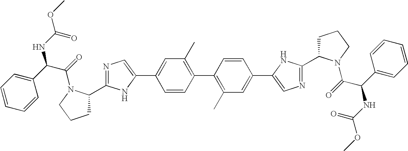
C1=CC(C2=C(C)C=C(C3=CN=C(C4CCCN4C(=O)C(C4=CC=CC=C4)NC(=O)OC)N3)C=C2)=C(C)C=C1C1=CN=C(C2CCCN2C(=O)C(C2=CC=CC=C2)NC(OC)=O)N1
